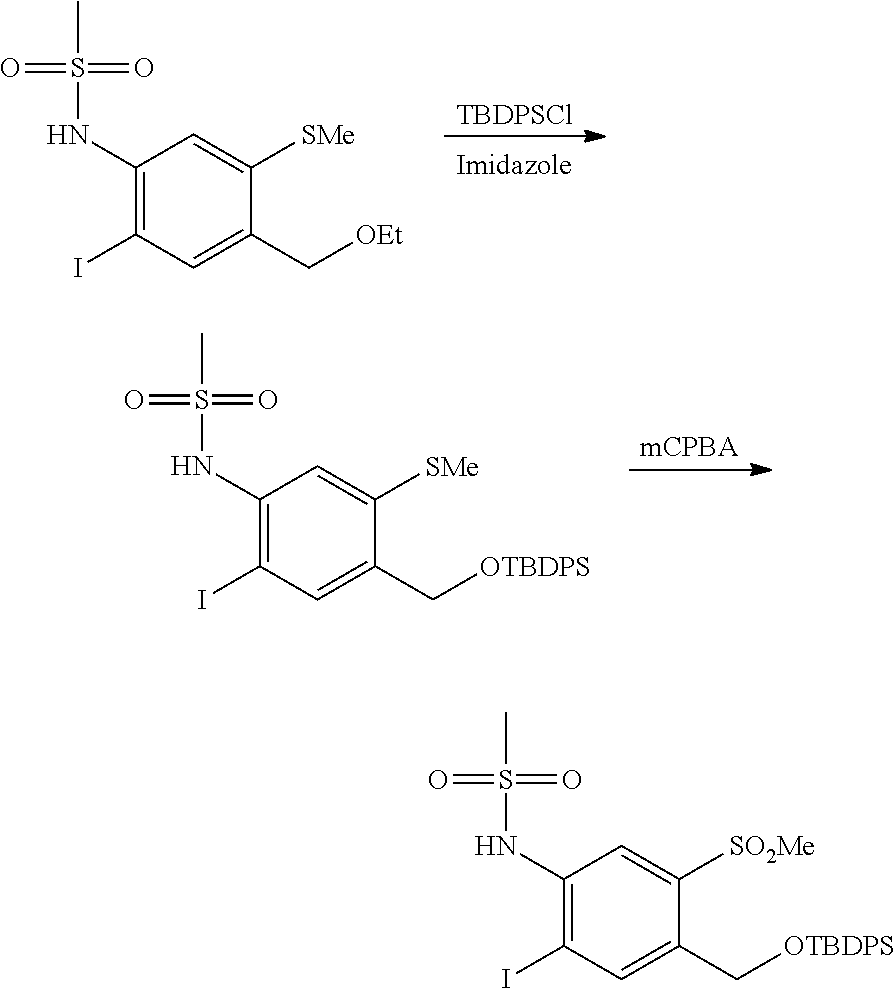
[TBDPSCl].C1(NS(C)(=O)=O)=C(I)C=C(C[OEt])C([SMe])=C1.[mCPBA].C1(NS(C)(=O)=O)=C(I)C=C(C[OTBDPS])C([SMe])=C1.C1(NS(C)(=O)=O)=C(I)C=C(C[OTBDPS])C([SO2Me])=C1
